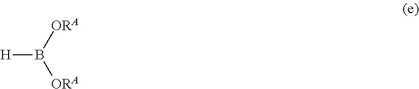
[H]B([ORA])[ORA]
